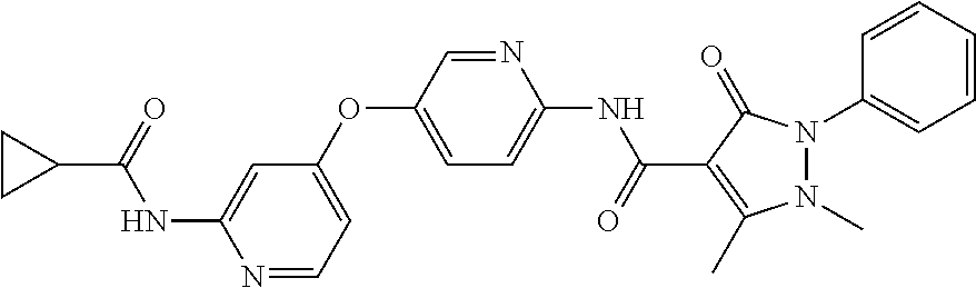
C1(OC2=CC=C(NC(C3=C(C)N(C)N(C4=CC=CC=C4)C3=O)=O)N=C2)=CC=NC(NC(C2CC2)=O)=C1
